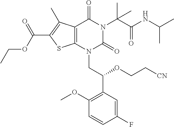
C1(F)=CC(C(OCC[CN])CN2C(=O)N(C(C(=O)NC(C)C)(C)C)C(=O)C3=C2SC(C(OCC)=O)=C3C)=C(OC)C=C1
